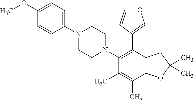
C1(OC)=CC=C(N2CCN(C3=C(C4=COC=C4)C4=C(C(C)=C3C)OC(C)(C)C4)CC2)C=C1
